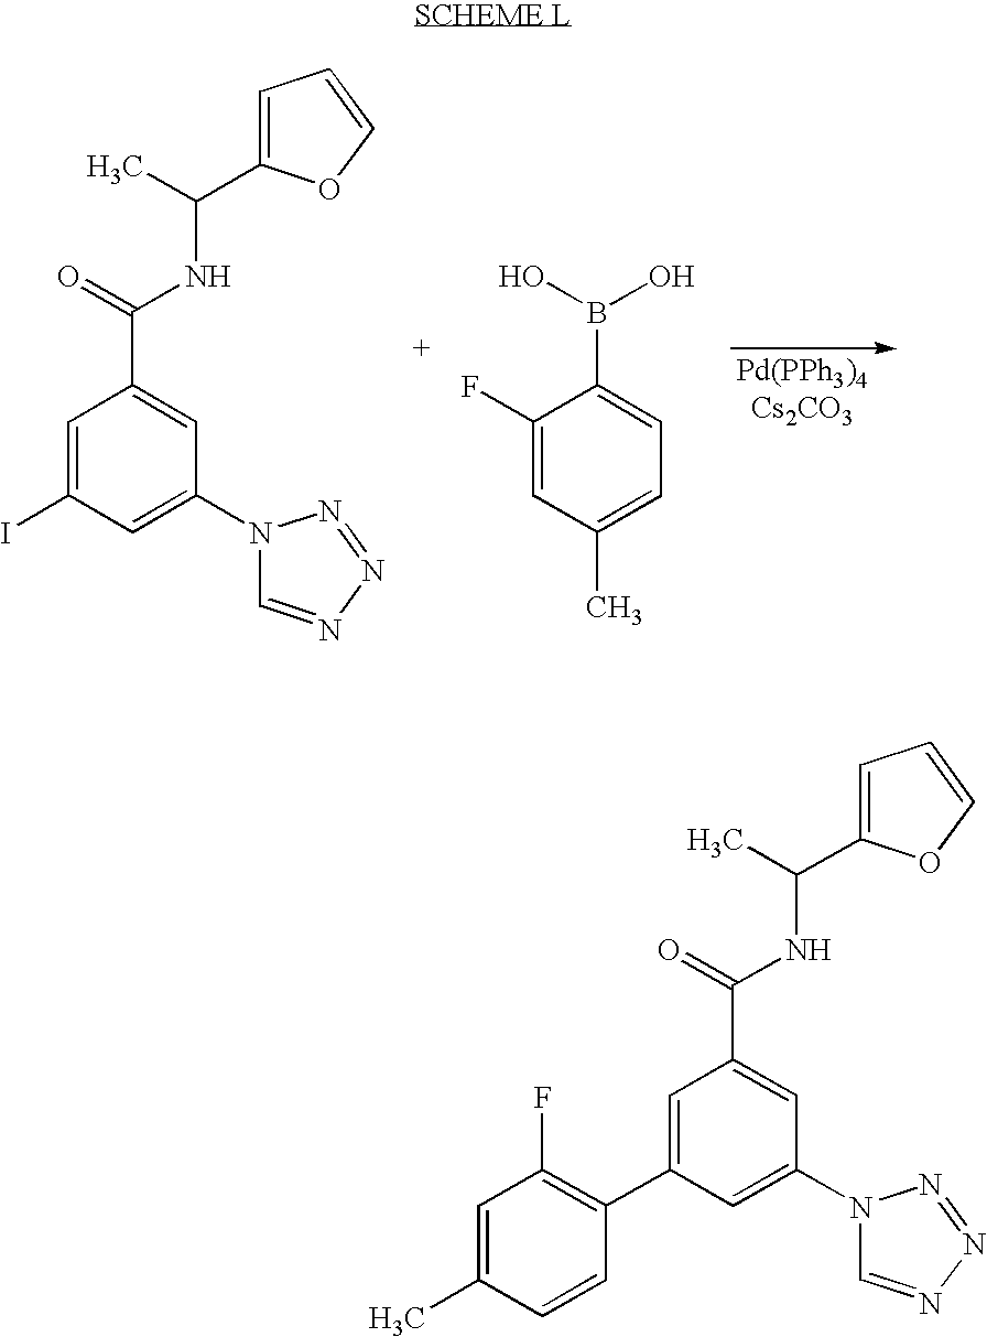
C1=C(I)C=C(N2C=NN=N2)C=C1C(=O)NC(C)C1=CC=CO1.C1(F)=CC(C)=CC=C1B(O)O.C1=C(C)C=CC(C2=CC(C(=O)NC(C)C3=CC=CO3)=CC(N3C=NN=N3)=C2)=C1F
